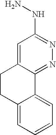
NNC1=NN=C2C(=C1)CCC1=CC=CC=C21
